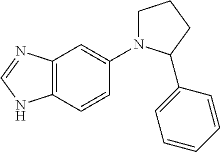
C12=C(C=CC(N3CCCC3C3=CC=CC=C3)=C1)NC=N2
